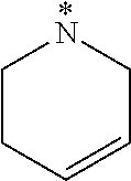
C1CC=CCN1.*
